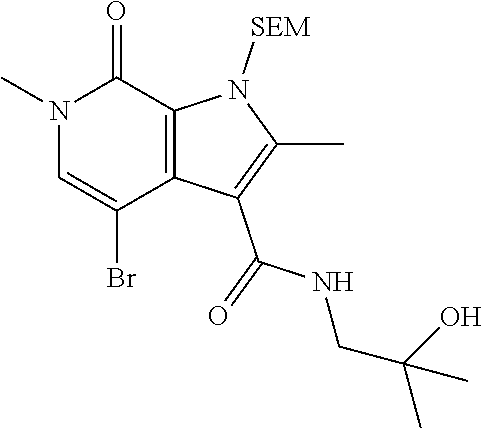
N1(C)C=C(Br)C2=C(C1=O)N([SEM])C(C)=C2C(NCC(C)(O)C)=O
